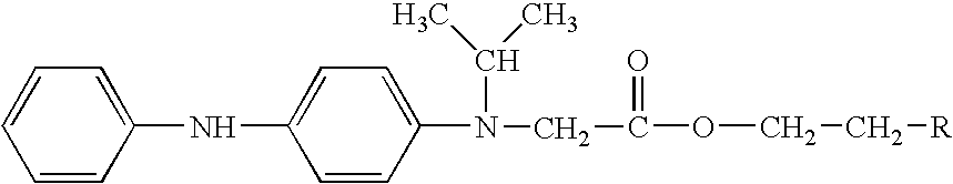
C1=CC=C(NC2=CC=C(N(C(C)C)CC(=O)OCC[R])C=C2)C=C1
